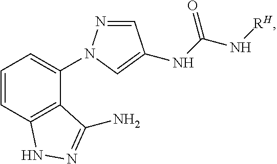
C1=CC2=C(C(N3C=C(NC(N[RH])=O)C=N3)=C1)C(N)=NN2
